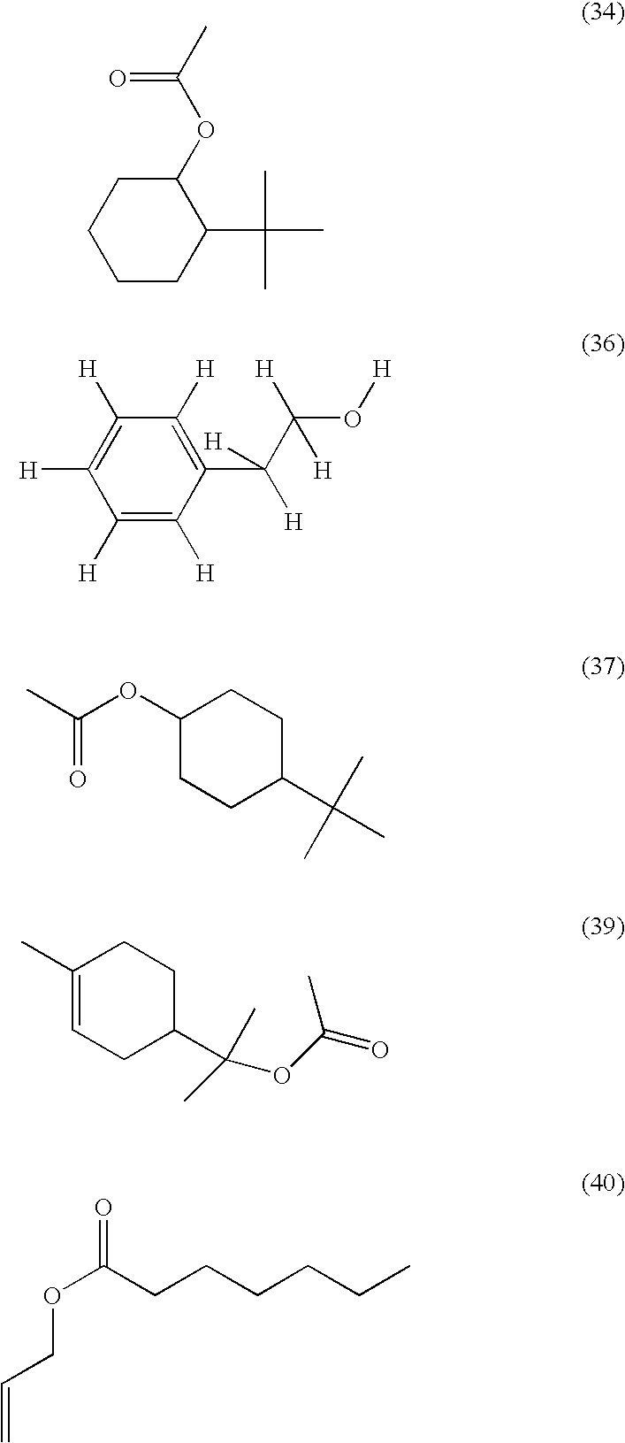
C1CC(C(C)(C)C)C(OC(C)=O)CC1.C1([H])=C([H])C(C(C(O[H])([H])[H])([H])[H])=C([H])C([H])=C1[H].C1(OC(C)=O)CCC(C(C)(C)C)CC1.C1(C)=CCC(C(C)(OC(C)=O)C)CC1.CCCCCCC(OCC=C)=O
